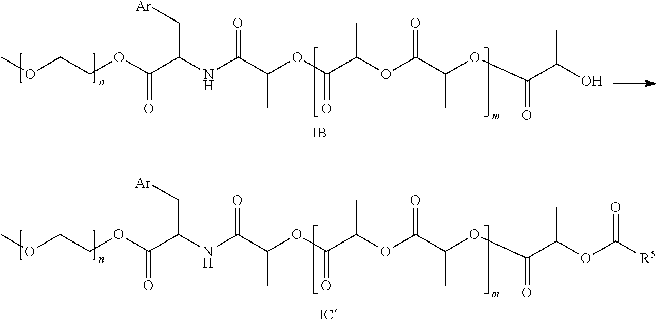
COCCOC(C(NC(C(OC(C(OC(C(OC(C(O)C)=O)C)=O)C)=O)C)=O)C[Ar])=O.[IB].COCCOC(C(NC(C(OC(C(OC(C(OC(C(OC([R5])=O)C)=O)C)=O)C)=O)C)=O)C[Ar])=O
